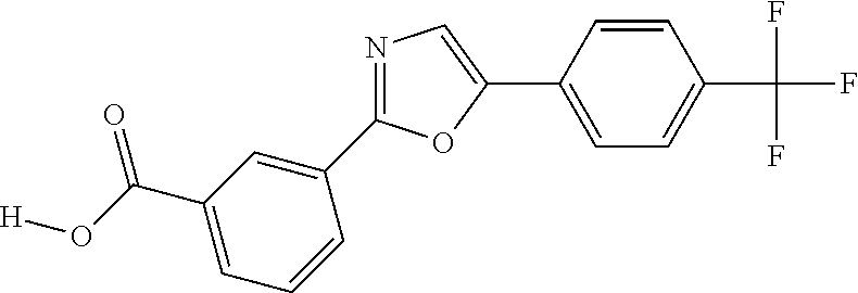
N1=C(C2=CC(C(=O)O[H])=CC=C2)OC(C2=CC=C(C(F)(F)F)C=C2)=C1
